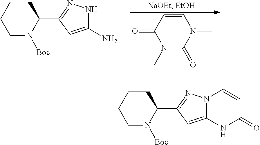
C1CCC(C2=NN3C(=C2)NC(=O)C=C3)N([Boc])C1.C1(=O)N(C)C(=O)N(C)C=C1.C1CCC(C2=NNC(N)=C2)N([Boc])C1
